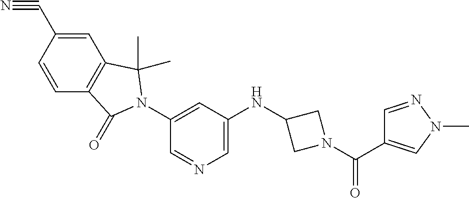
C1=CC(C#N)=CC2=C1C(=O)N(C1=CC(NC3CN(C(C4=CN(C)N=C4)=O)C3)=CN=C1)C2(C)C
